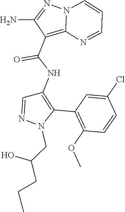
C1(C2=C(NC(C3=C4N(N=C3N)C=CC=N4)=O)C=NN2CC(CCC)O)=C(OC)C=CC(Cl)=C1
